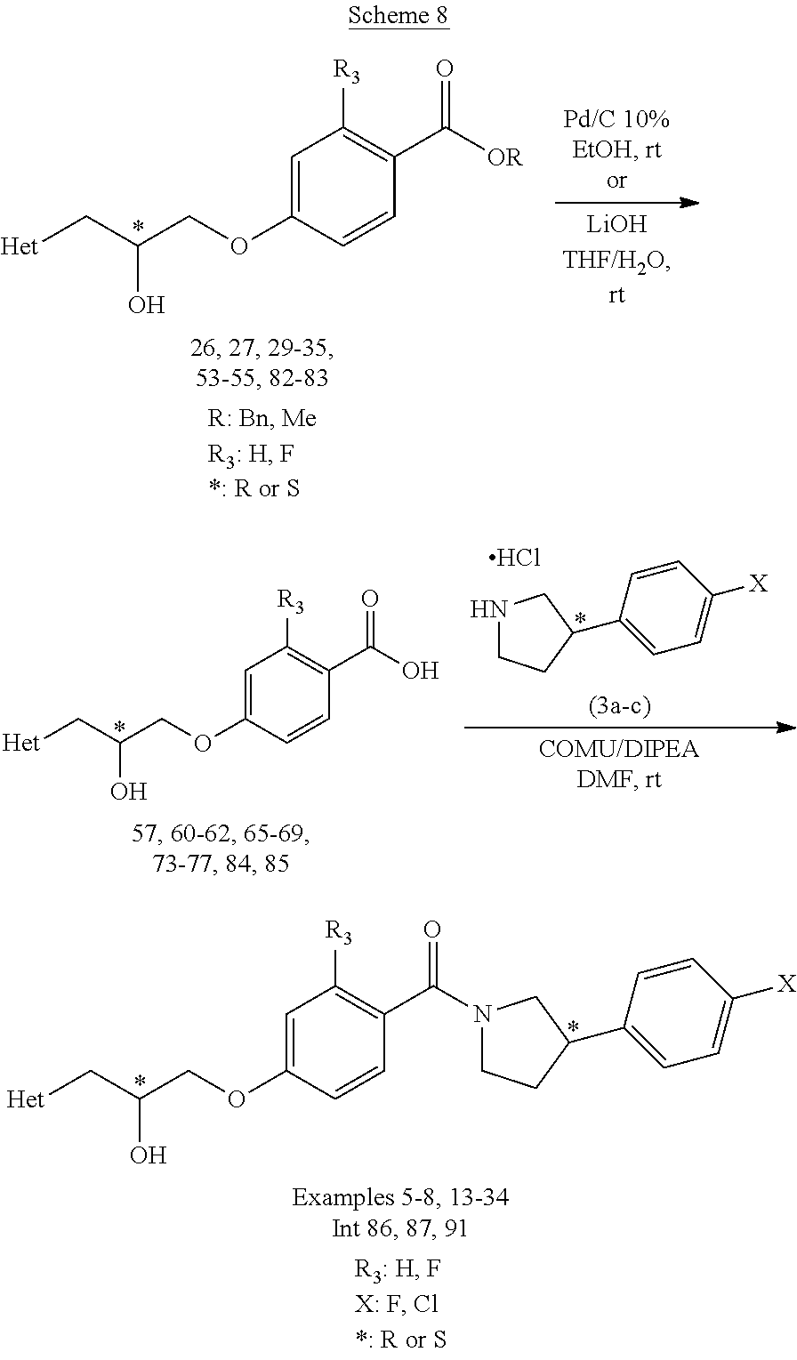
C(C(COC1=CC([R3])=C(C(=O)N2CCC(C3=CC=C([X])C=C3)C2)C=C1)O)[Het].C(C(COC1=CC([R3])=C(C(=O)[OR])C=C1)O)[Het].C(C(COC1=CC([R3])=C(C(=O)O)C=C1)O)[Het].N1CCC(C2=CC=C([X])C=C2)C1.Cl
